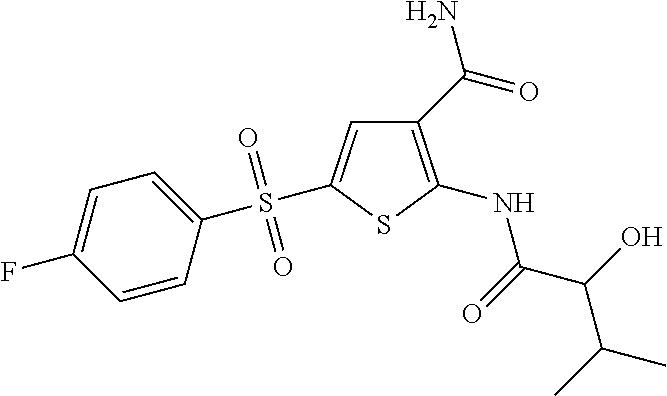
C1(C(=O)N)=C(NC(C(O)C(C)C)=O)SC(S(C2=CC=C(F)C=C2)(=O)=O)=C1
